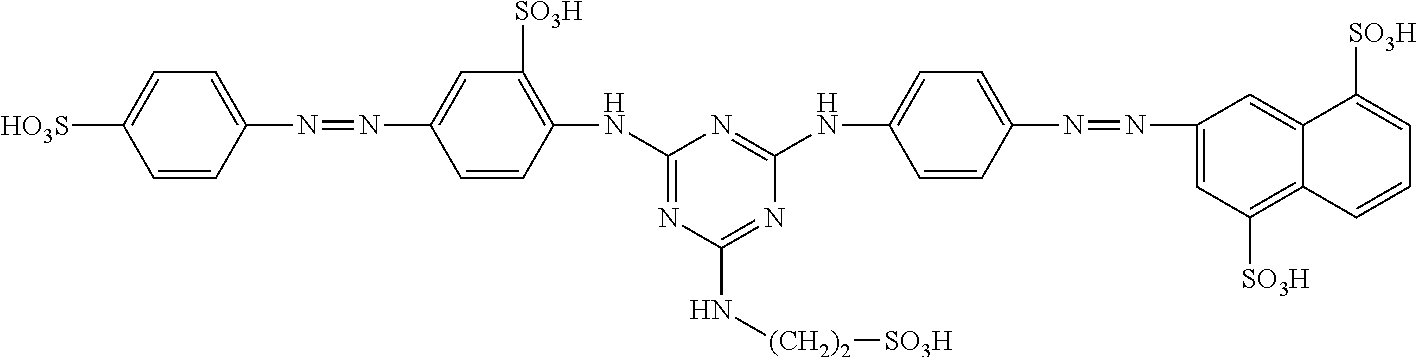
C1=CC(N=NC2=CC([SO3H])=C(NC3=NC(N[(CH2)2][SO3H])=NC(NC4=CC=C(N=NC5=CC([SO3H])=C6C(=C5)C([SO3H])=CC=C6)C=C4)=N3)C=C2)=CC=C1[HO3S]
